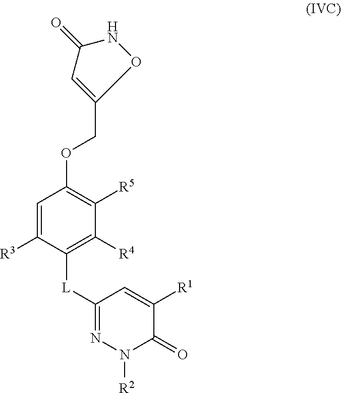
C1=C([R3])C([L]C2=NN([R2])C(=O)C([R1])=C2)=C([R4])C([R5])=C1OCC1=CC(=O)NO1
